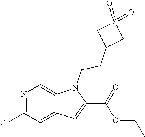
N1=C(Cl)C=C2C(=C1)N(CCC1CS(=O)(=O)C1)C(C(OCC)=O)=C2
